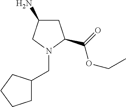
C1C(N)CN(CC2CCCC2)C1C(OCC)=O
